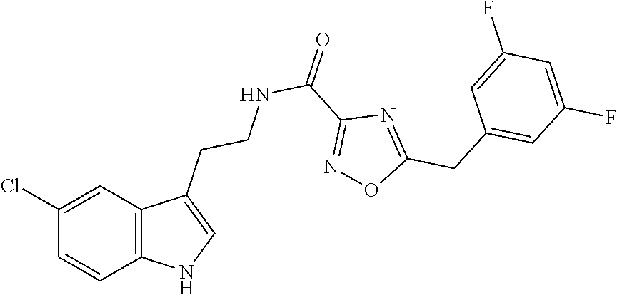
C12=C(C=C(Cl)C=C1)C(CCNC(C1=NOC(CC3=CC(F)=CC(F)=C3)=N1)=O)=CN2
